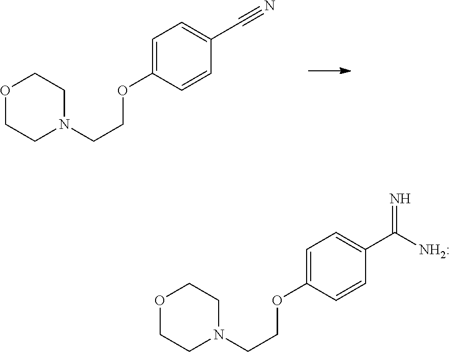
O1CCN(CCOC2=CC=C(C#N)C=C2)CC1.O1CCN(CCOC2=CC=C(C(N)=N)C=C2)CC1
